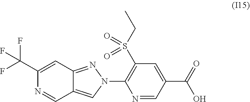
C1(C(F)(F)F)=CC2=NN(C3=C(S(CC)(=O)=O)C=C(C(=O)O)C=N3)C=C2C=N1
